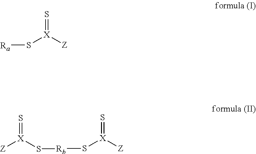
[Ra]S[X]([Z])=S.[Rb](S[X]([Z])=S)S[X]([Z])=S
